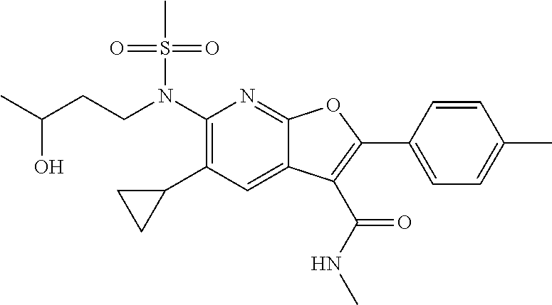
N(C1=C(C2CC2)C=C2C(=N1)OC(C1=CC=C(C)C=C1)=C2C(NC)=O)(S(C)(=O)=O)CCC(C)O
